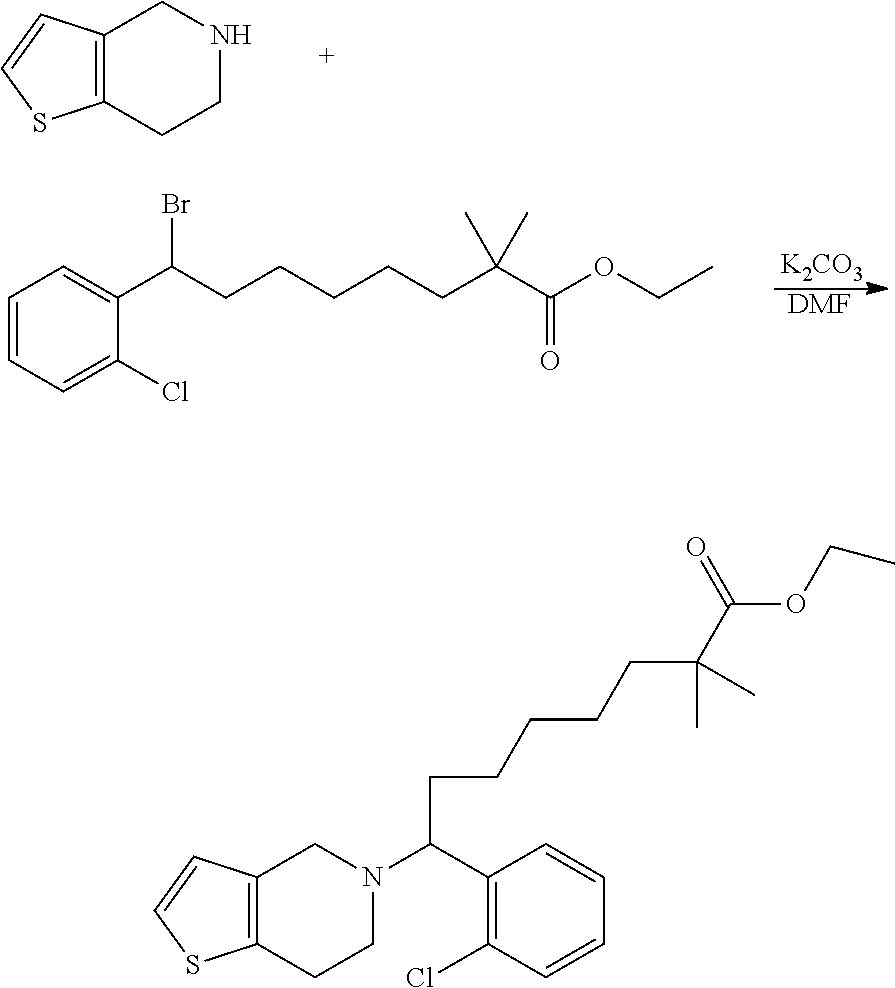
C12=C(CCNC1)SC=C2.[K2CO3].[DMF].C1=CC=C(Cl)C(C(CCCCCC(C(OCC)=O)(C)C)Br)=C1.C12=C(CCN(C(CCCCCC(C(=O)OCC)(C)C)C3=C(Cl)C=CC=C3)C1)SC=C2
